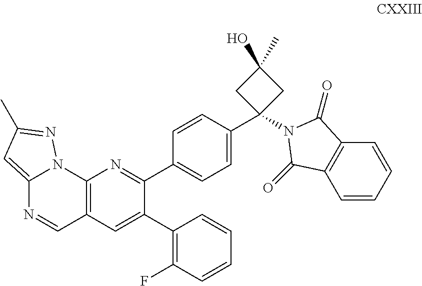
C12=C(C=C(C3=C(F)C=CC=C3)C(C3=CC=C(C4(N5C(=O)C6=C(C=CC=C6)C5=O)CC(O)(C)C4)C=C3)=N1)C=NC1=CC(C)=NN21
